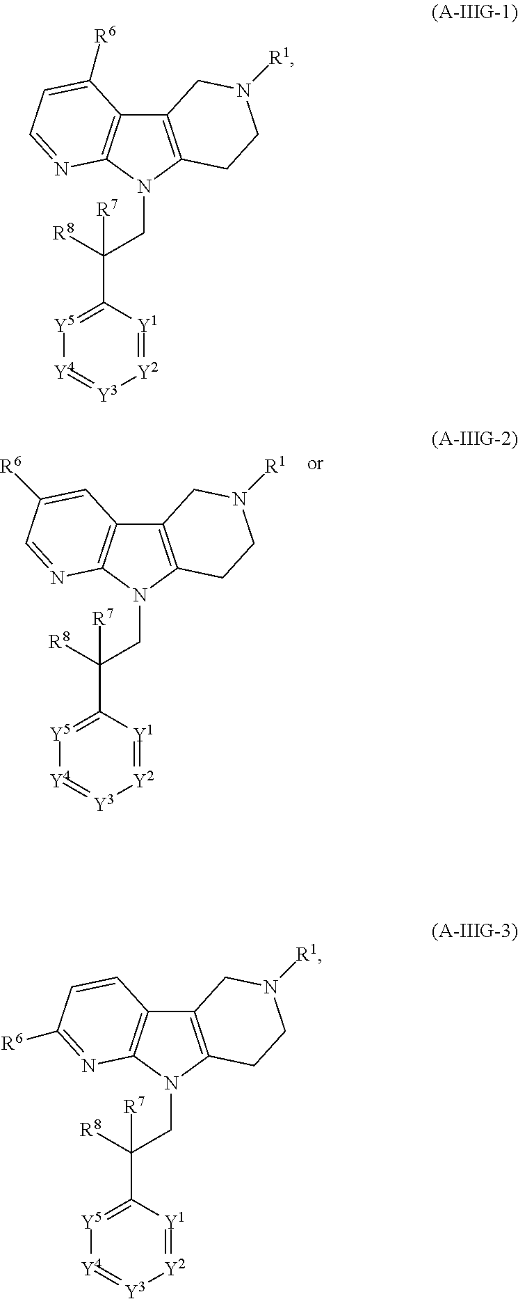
C12=C(N(CC([R8])(C3=[Y5][Y4]=[Y3][Y2]=[Y1]3)[R7])C3=C1C=CC([R6])=N3)CCN([R1])C2.C12=C(N(CC([R8])(C3=[Y5][Y4]=[Y3][Y2]=[Y1]3)[R7])C3=C1C=C([R6])C=N3)CCN([R1])C2.C12=C(N(CC([R8])(C3=[Y5][Y4]=[Y3][Y2]=[Y1]3)[R7])C3=C1C([R6])=CC=N3)CCN([R1])C2
